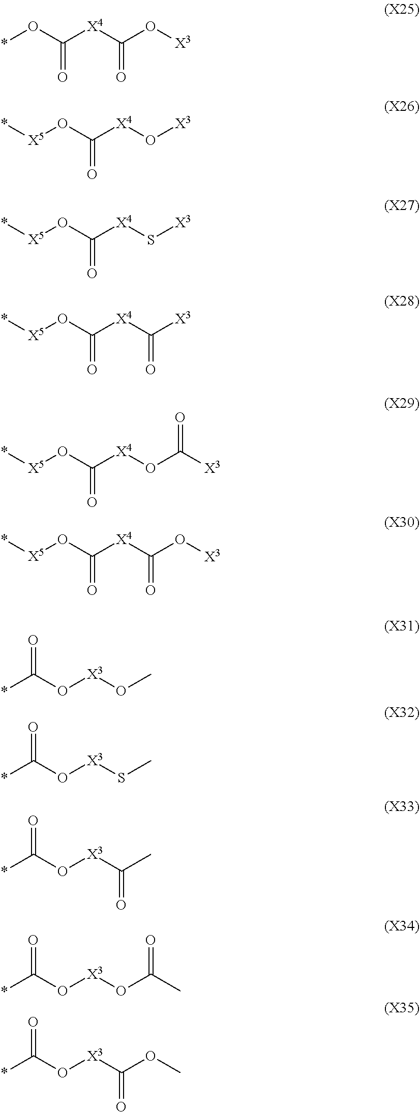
*OC([X4]C(O[X3])=O)=O.*[X5]OC([X4]O[X3])=O.*[X5]OC([X4]S[X3])=O.*[X5]OC([X4]C([X3])=O)=O.*[X5]OC([X4]OC([X3])=O)=O.*[X5]OC([X4]C(O[X3])=O)=O.*C(O[X3]OC)=O.*C(O[X3]SC)=O.*C(O[X3]C(C)=O)=O.*C(O[X3]OC(C)=O)=O.*C(O[X3]C(OC)=O)=O
